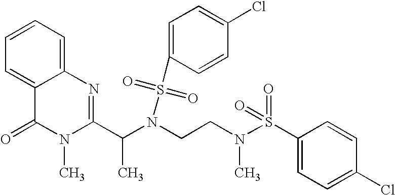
C1=C2C(=CC=C1)N=C(C(N(CCN(S(C1=CC=C(Cl)C=C1)(=O)=O)C)S(=O)(=O)C1=CC=C(Cl)C=C1)C)N(C)C2=O
